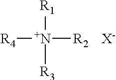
[R4][N+]([R1])([R2])[R3].[X-]
